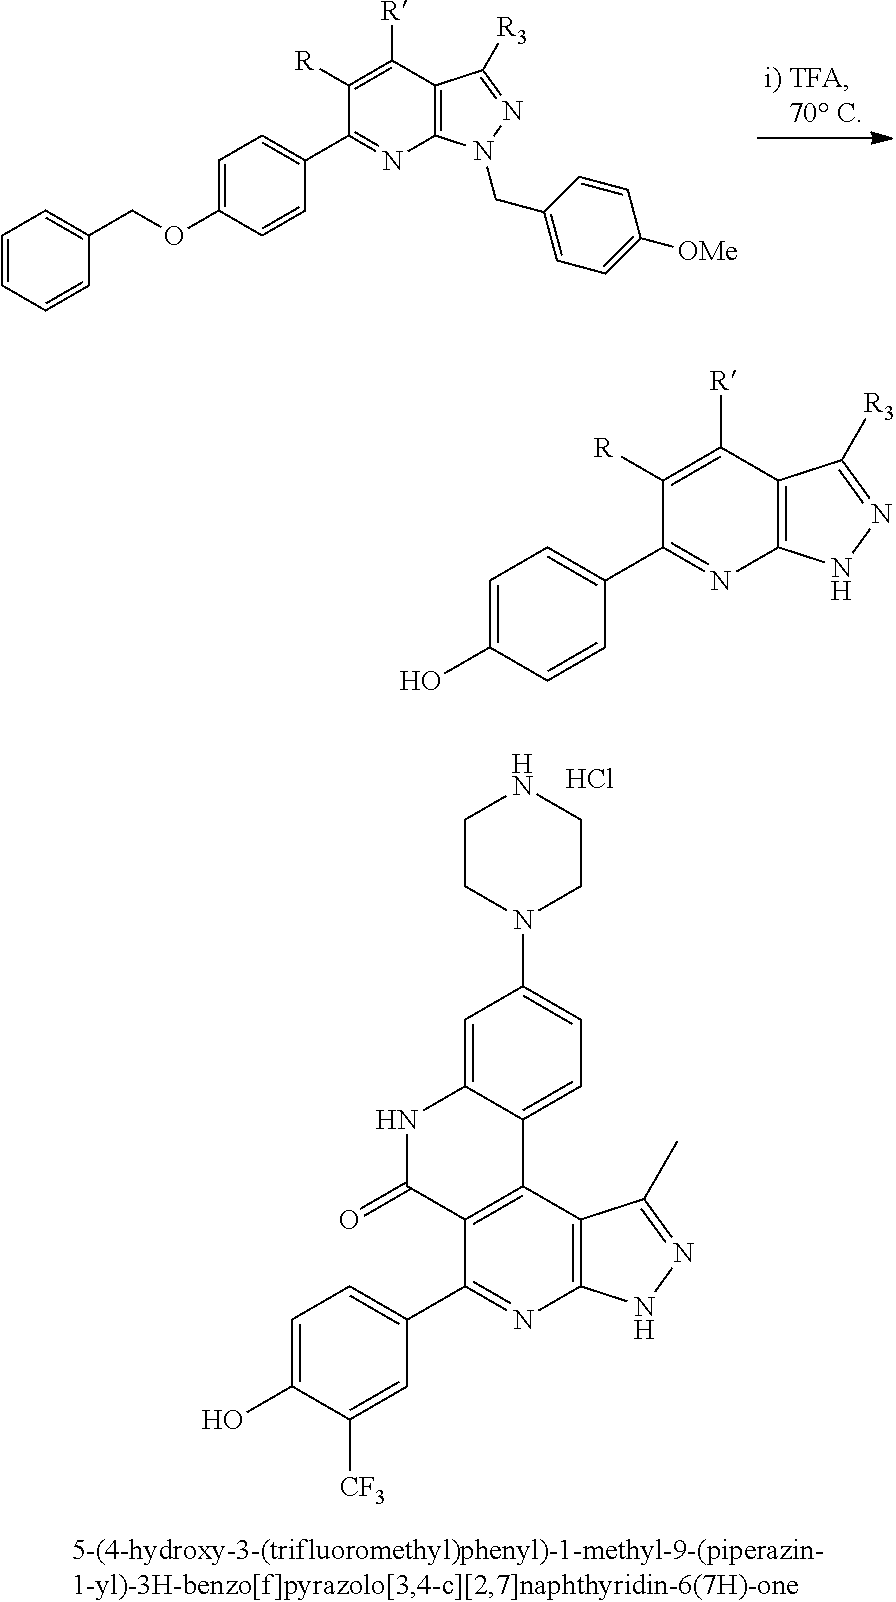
C1CN(C2=CC=C3C(=C2)NC(=O)C2=C3C3=C(N=C2C2=CC=C(O)C([CF3])=C2)NN=C3C)CCN1.Cl.C12=C(N(CC3=CC=C([OMe])C=C3)N=C1[R3])N=C(C1=CC=C(OCC3=CC=CC=C3)C=C1)C([R])=C2[R].C1=C(O)C=CC(C2=NC3=C(C([R])=C2[R])C([R3])=NN3)=C1
